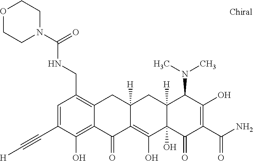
C12([H])C(O)(C(=O)C(C(N)=O)=C(O)C1N(C)C)C(O)=C1C([H])(C2)CC2=C(CNC(N3CCOCC3)=O)C=C(C#C[H])C(O)=C2C1=O
